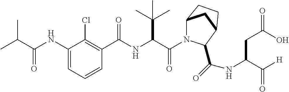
C(=O)(C(C(C)(C)C)NC(=O)C1=C(Cl)C(NC(=O)C(C)C)=CC=C1)N1C2CC(CC2)C1C(NC(C([H])=O)CC(O)=O)=O
